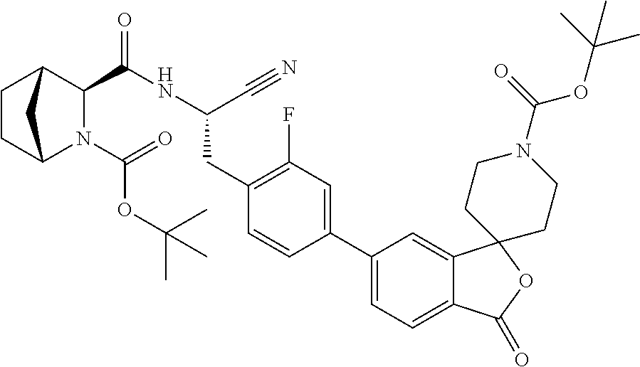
C1CC2N(C(OC(C)(C)C)=O)C(C(NC(C#N)CC3=C(F)C=C(C4=CC=C5C(=C4)C4(OC5=O)CCN(C(OC(C)(C)C)=O)CC4)C=C3)=O)C1C2
